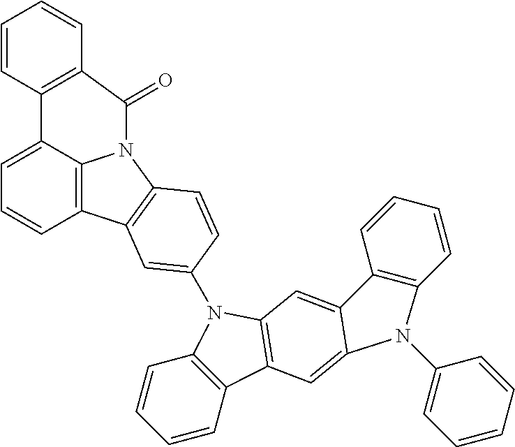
C1=CC2=C(C=C1)C(=O)N1C3=C(C=CC=C23)C2=C1C=CC(N1C3=C(C=CC=C3)C3=C1C=C1C(=C3)N(C3=CC=CC=C3)C3=C1C=CC=C3)=C2
